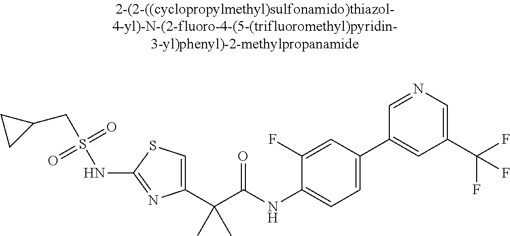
C1(C(C(NC2=CC=C(C3=CC(C(F)(F)F)=CN=C3)C=C2F)=O)(C)C)=CSC(NS(CC2CC2)(=O)=O)=N1
